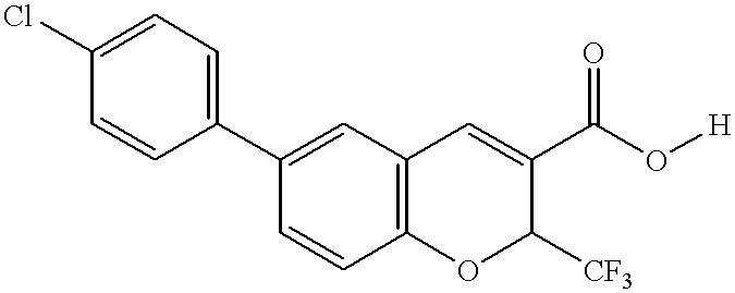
C1=C(C2=CC=C(Cl)C=C2)C=CC2=C1C=C(C(O[H])=O)C([CF3])O2
